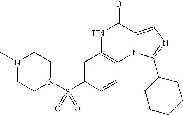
N12C(=CN=C1C1CCCCC1)C(=O)NC1=C2C=CC(S(N2CCN(C)CC2)(=O)=O)=C1
